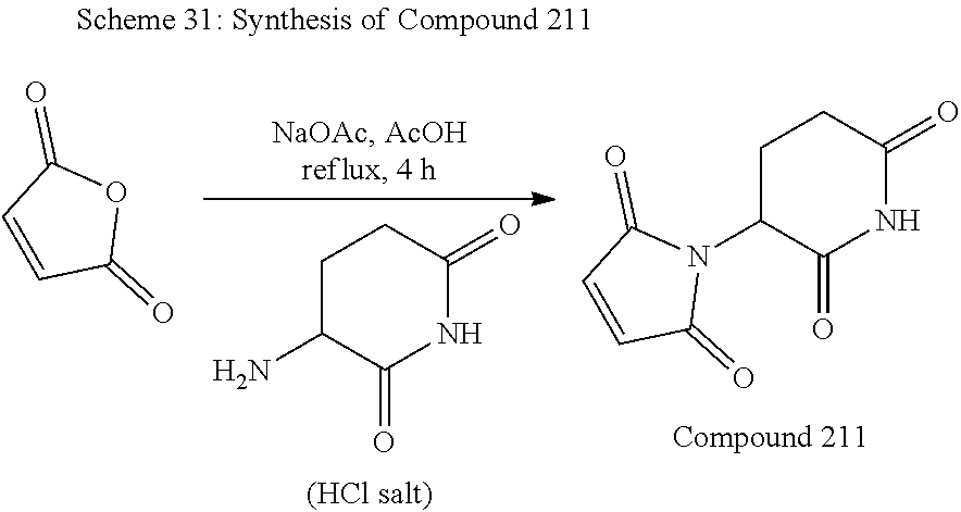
C1C(N)C(=O)NC(=O)C1.O1C(=O)C=CC1=O.C1C(N2C(=O)C=CC2=O)C(=O)NC(=O)C1
